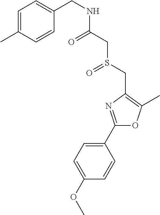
C1(OC)=CC=C(C2=NC(CS(=O)CC(=O)NCC3=CC=C(C)C=C3)=C(C)O2)C=C1
